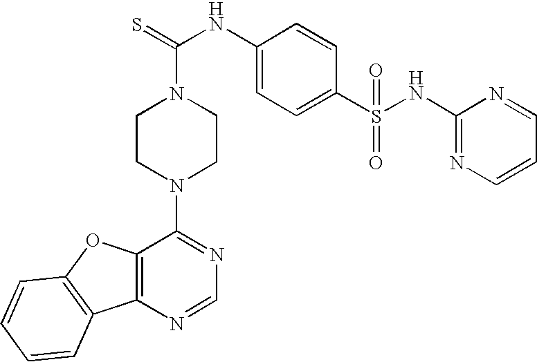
C12=C(N=CN=C1N1CCN(C(=S)NC3=CC=C(S(NC4=NC=CC=N4)(=O)=O)C=C3)CC1)C1=C(O2)C=CC=C1
